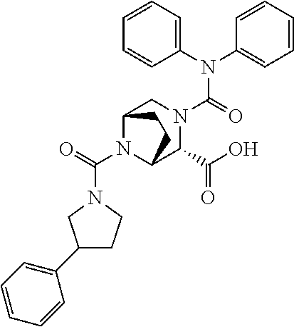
N1(C(N2C3C(C(O)=O)N(C(=O)N(C4=CC=CC=C4)C4=CC=CC=C4)CC2CC3)=O)CC(C2=CC=CC=C2)CC1
